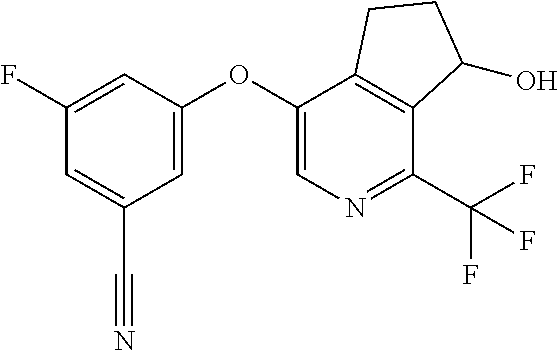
O(C1=CN=C(C(F)(F)F)C2=C1CCC2O)C1=CC(C#N)=CC(F)=C1
